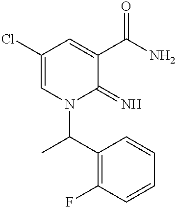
C1(Cl)=CN(C(C)C2=C(F)C=CC=C2)C(=N)C(C(N)=O)=C1
